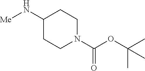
N1(C(=O)OC(C)(C)C)CCC(N[Me])CC1
